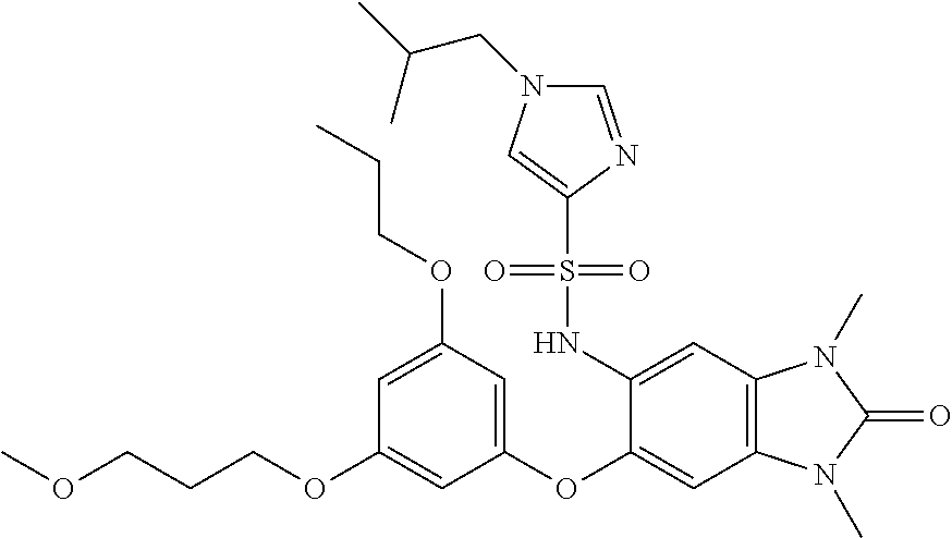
C(COC1=CC(OC2=CC3=C(C=C2NS(C2=CN(CC(C)C)C=N2)(=O)=O)N(C)C(=O)N3C)=CC(OCCC)=C1)COC
